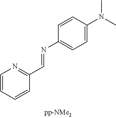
C1=CC=CC(C=NC2=CC=C(N(C)C)C=C2)=N1
